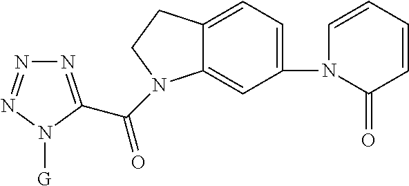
N1=C(C(=O)N2C3=CC(N4C(=O)C=CC=C4)=CC=C3CC2)N([G])N=N1
